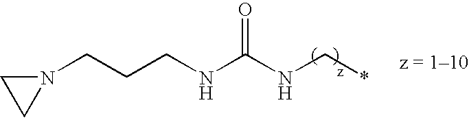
N1(CCCNC(NC*)=O)CC1
